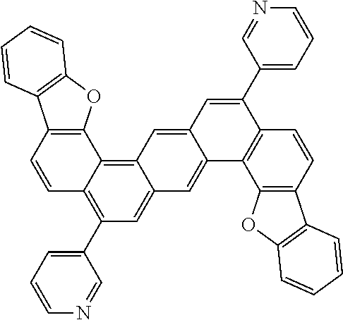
C12=C(OC3=C1C=CC=C3)C1=C3C(=CC(C4=CC=CN=C4)=C1C=C2)C=C1C(=C3)C=C(C2=CC=CN=C2)C2=C1C1=C(C=C2)C2=C(O1)C=CC=C2
